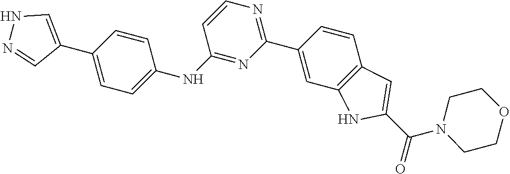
N1N=CC(C2=CC=C(NC3=NC(C4=CC5=C(C=C4)C=C(C(N4CCOCC4)=O)N5)=NC=C3)C=C2)=C1
